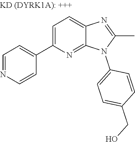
C1=NC=CC(C2=CC=C3C(=N2)N(C2=CC=C(CO)C=C2)C(C)=N3)=C1
